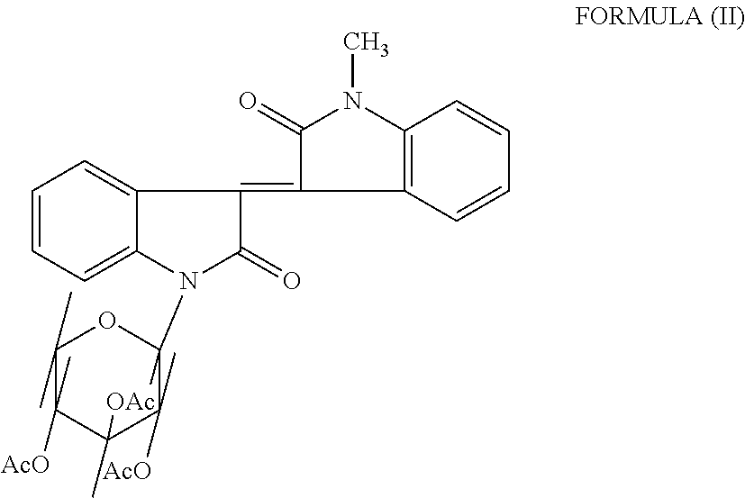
C1=CC=C2C(=C1)C(=C1C3=C(N(C)C1=O)C=CC=C3)C(=O)N2C1(C)OC(C)(C)C(C)([AcO])C([OAc])(C)C1(C)[AcO]
